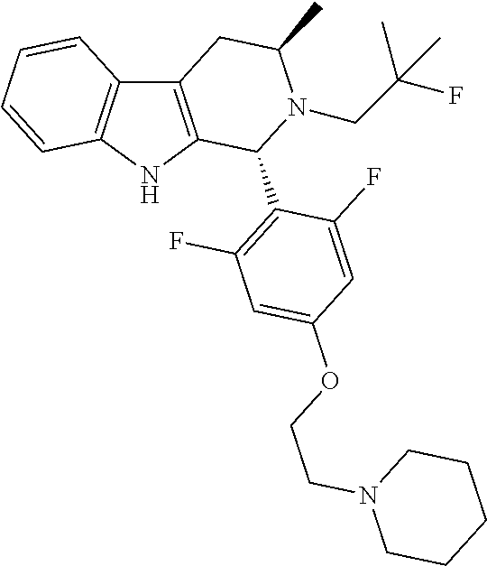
C12=C(NC3=C1C=CC=C3)C(C1=C(F)C=C(OCCN3CCCCC3)C=C1F)N(CC(F)(C)C)C(C)C2
